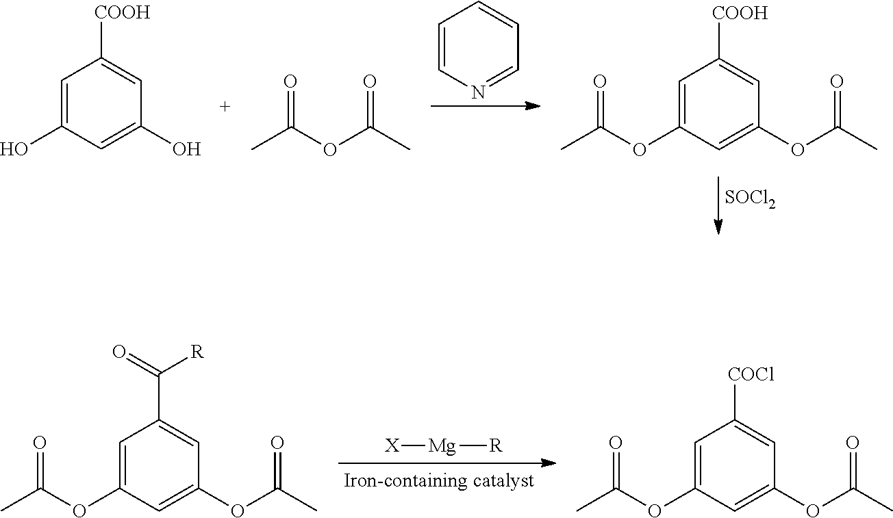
C1=CN=CC=C1.[SOCl2].C1=C(O)C=C(O)C=C1[COOH].CC(OC(C)=O)=O.C1=C(OC(C)=O)C=C(OC(C)=O)C=C1[COOH].[X][Mg][R].C1=C(OC(C)=O)C=C(OC(C)=O)C=C1C([R])=O.C1=C(OC(C)=O)C=C(OC(C)=O)C=C1[COCl]
